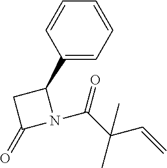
C1=CC(C2CC(=O)N2C(C(C=C)(C)C)=O)=CC=C1
